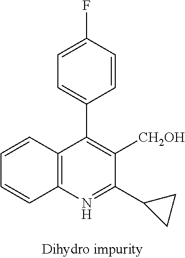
C1=C(F)C=CC(C2=C([CH2OH])C(C3CC3)=NC3=C2C=CC=C3)=C1
